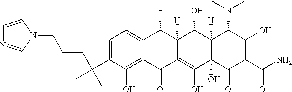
C1=C(C(CCCN2C=CN=C2)(C)C)C(O)=C2C(=C1)C(C)C1([H])C(=C(O)C3(O)C([H])(C1O)C(N(C)C)C(O)=C(C(N)=O)C3=O)C2=O
